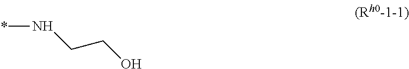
*NCCO
